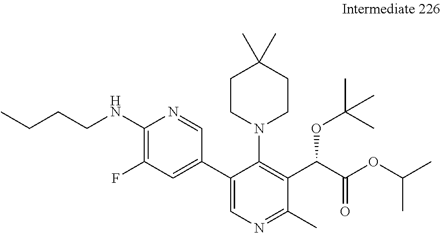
C1(C2=CN=C(C)C(C(C(OC(C)C)=O)OC(C)(C)C)=C2N2CCC(C)(C)CC2)=CC(F)=C(NCCCC)N=C1
